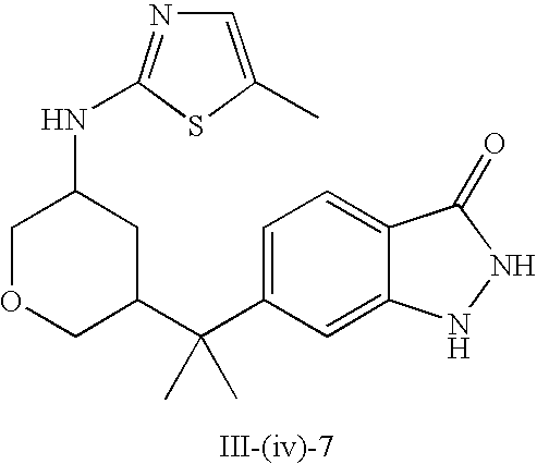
C1=C(C(C2CC(NC3=NC=C(C)S3)COC2)(C)C)C=C2C(=C1)C(=O)NN2
